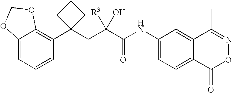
C12=CC=CC(C3(CC(C(NC4=CC=C5C(=C4)C(C)=NOC5=O)=O)([R3])O)CCC3)=C1OCO2
